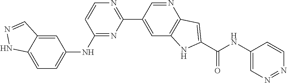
C1=C2C(=CC(NC3=NC(C4=CC5=C(N=C4)C=C(C(NC4=CN=NC=C4)=O)N5)=NC=C3)=C1)C=NN2
